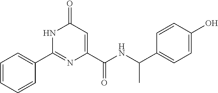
C1=CC=CC(C2=NC(C(=O)NC(C)C3=CC=C(O)C=C3)=CC(=O)N2)=C1
